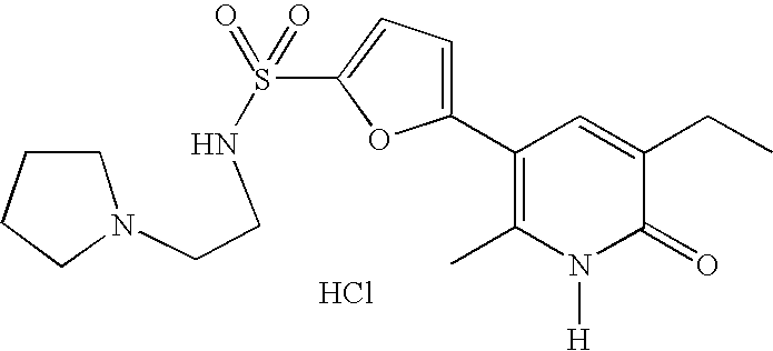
N(S(C1=CC=C(C2=C(C)N([H])C(=O)C(CC)=C2)O1)(=O)=O)CCN1CCCC1.Cl
